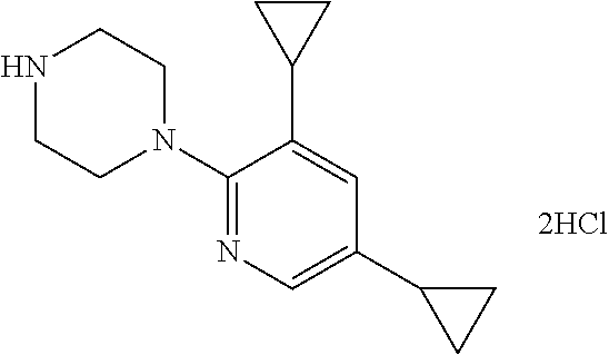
N1CCN(C2=NC=C(C3CC3)C=C2C2CC2)CC1
